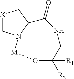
[X]1CN2C(C1)C(=O)NCC([R2])([R1])O[M]2
